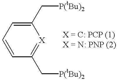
C1(C[P(tBu)2])=CC=CC(C[P(tBu)2])=[X]1
